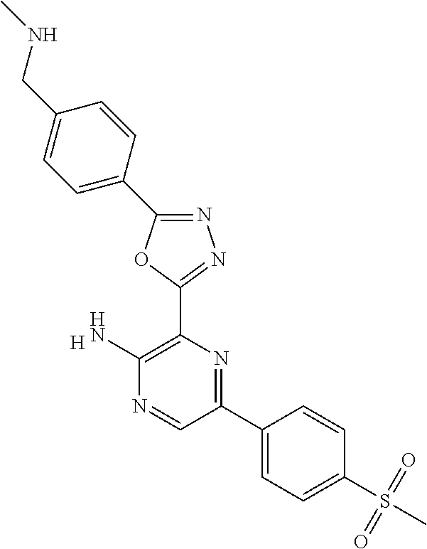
[H].C1(N)=C(C2=NN=C(C3=CC=C(CNC)C=C3)O2)N=C(C2=CC=C(S(C)(=O)=O)C=C2)C=N1
